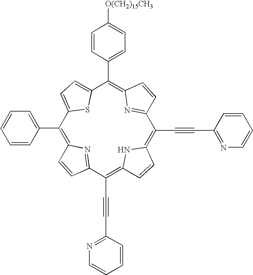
C1(C2=CC=CC=C2)=C2N=C(C(C#CC3=NC=CC=C3)=C3NC(=C(C#CC4=NC=CC=C4)C4=NC(=C(C5=CC=C([O(CH2)15CH3])C=C5)C5=CC=C1S5)C=C4)C=C3)C=C2
